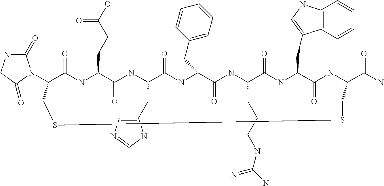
C1(=O)NCC(=O)N1C1C(=O)NC(CCC(O)=O)C(=O)NC(CC2=CN=CN2)C(=O)NC(CC2=CC=CC=C2)C(=O)NC(CCCNC(N)=N)C(=O)NC(CC2=CNC3=C2C=CC=C3)C(=O)NC(C(N)=O)CSSC1
